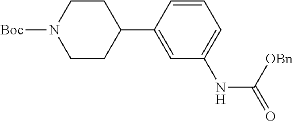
C1=C(C2CCN([Boc])CC2)C=CC=C1NC(=O)[OBn]
